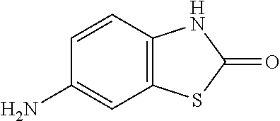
C1=CC2=C(C=C1N)SC(=O)N2
